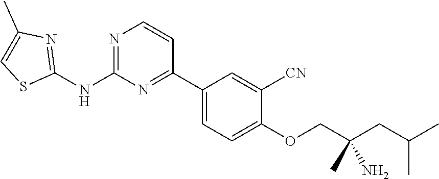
N1=C(NC2=NC(C)=CS2)N=C(C2=CC=C(OCC(CC(C)C)(N)C)C([CN])=C2)C=C1
